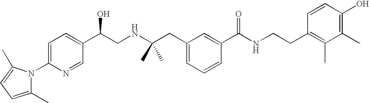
C1(C)=CC=C(C)N1C1=CC=C(C(CNC(CC2=CC=CC(C(NCCC3=C(C)C(C)=C(O)C=C3)=O)=C2)(C)C)O)C=N1
